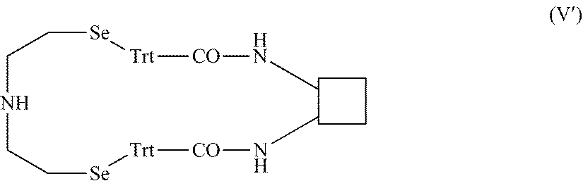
N(CC[Se][Trt][CO]NC)CC[Se][Trt][CO]NC
